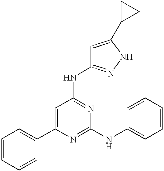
C1=CC=CC(C2=CC(NC3=NNC(C4CC4)=C3)=NC(NC3=CC=CC=C3)=N2)=C1
